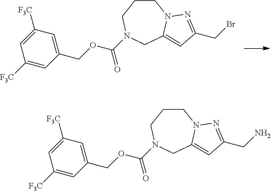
C1(COC(N2CCCN3C(=CC(CBr)=N3)C2)=O)=CC([F3C])=CC([F3C])=C1.C1(COC(N2CCCN3C(=CC(CN)=N3)C2)=O)=CC([F3C])=CC([F3C])=C1
